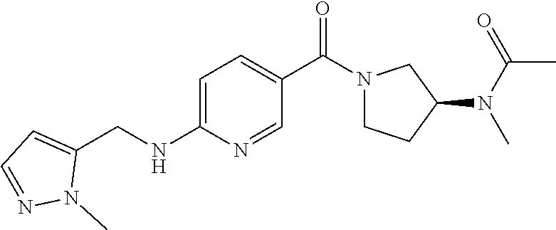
C1(CNC2=CC=C(C(N3CCC(N(C(=O)C)C)C3)=O)C=N2)=CC=NN1C
